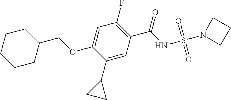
C1(C2CC2)=CC(C(NS(=O)(=O)N2CCC2)=O)=C(F)C=C1OCC1CCCCC1
